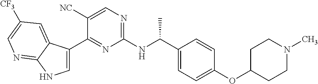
C1=C(C2=NC(NC(C3=CC=C(OC4CCN(C)CC4)C=C3)C)=NC=C2[NC])C2=CC([CF3])=CN=C2N1
